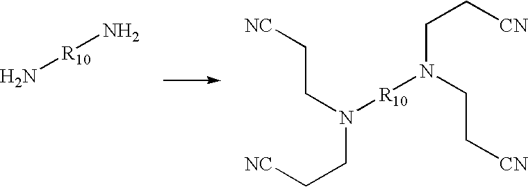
N[R10]N.[NC]CCN(CC[NC])[R10]N(CC[CN])CC[CN]
